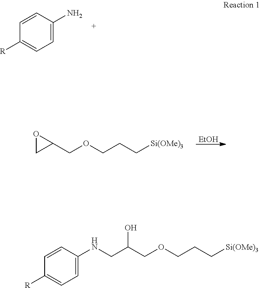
C1=CC(N)=CC=C1[R].[EtOH].C1C(COCCC[Si(OMe)3])O1.C1=CC(NCC(COCCC[Si(OMe)3])O)=CC=C1[R]
